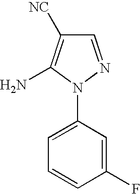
C1=NN(C2=CC=CC(F)=C2)C(N)=C1[NC]
